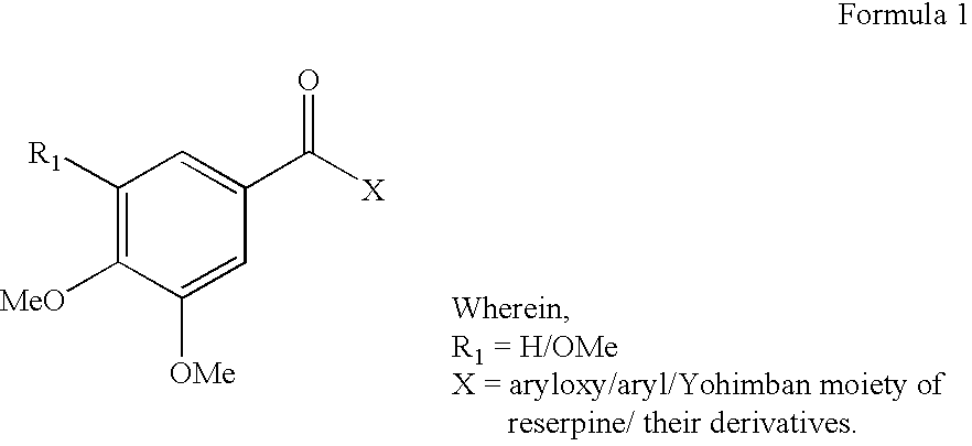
C1([R1])=C([MeO])C([OMe])=CC(C([X])=O)=C1
